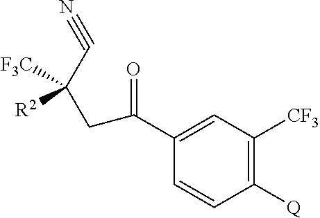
C1([Q])=C([CF3])C=C(C(=O)CC(C#N)([R2])[F3C])C=C1
